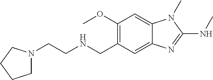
C1N(CCNCC2=C(OC)C=C3C(=C2)N=C(NC)N3C)CCC1
